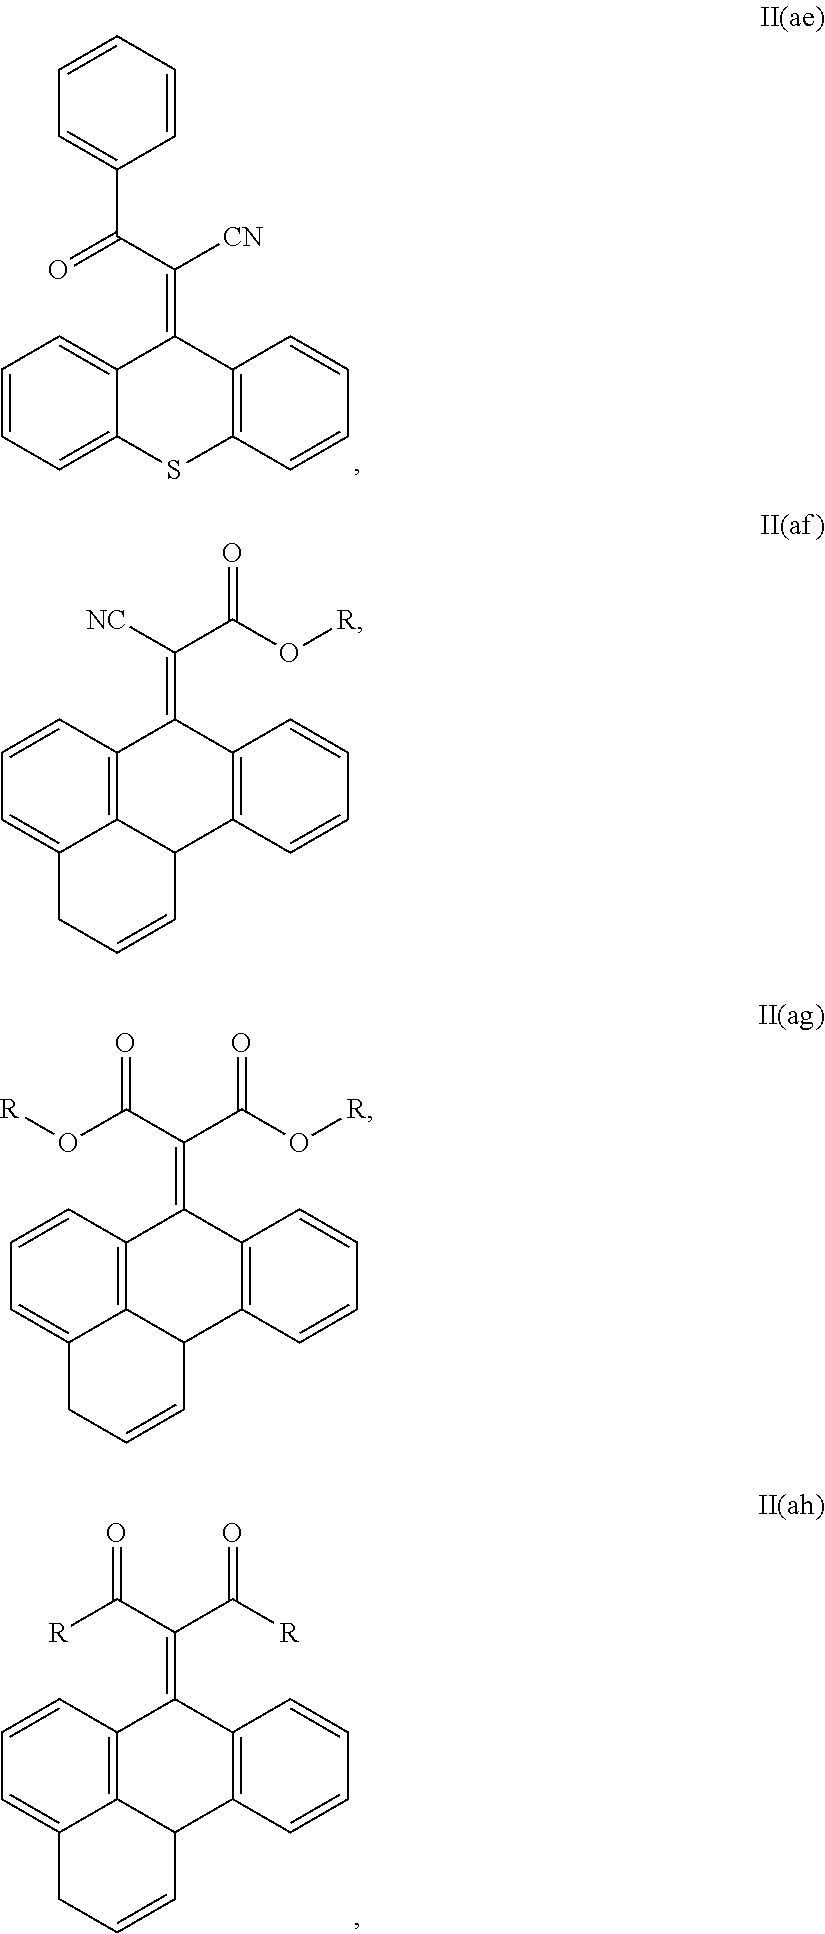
C(C([CN])=C1C2=CC=CC=C2SC2=C1C=CC=C2)(C1=CC=CC=C1)=O.[NC]C(C(O[R])=O)=C1C2=C3C(C4=C1C=CC=C4)C=CCC3=CC=C2.C(C(C(O[R])=O)=C1C2=C3C(C4=C1C=CC=C4)C=CCC3=CC=C2)(O[R])=O.C(C(C([R])=O)=C1C2=C3C(C4=C1C=CC=C4)C=CCC3=CC=C2)([R])=O
